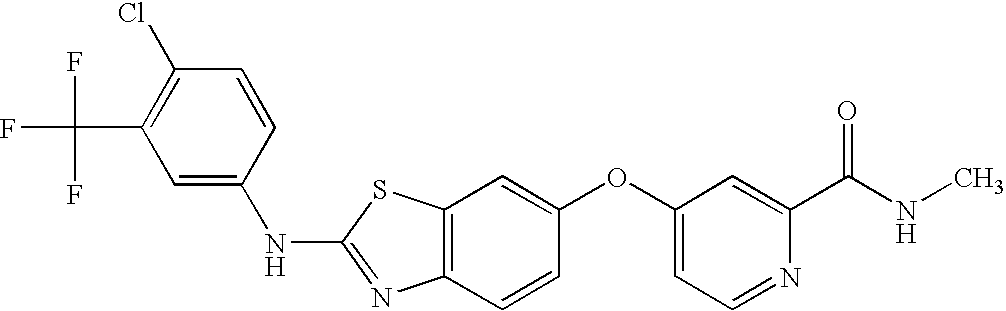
C1=C(NC2=NC3=C(S2)C=C(OC2=CC=NC(C(NC)=O)=C2)C=C3)C=CC(Cl)=C1C(F)(F)F
